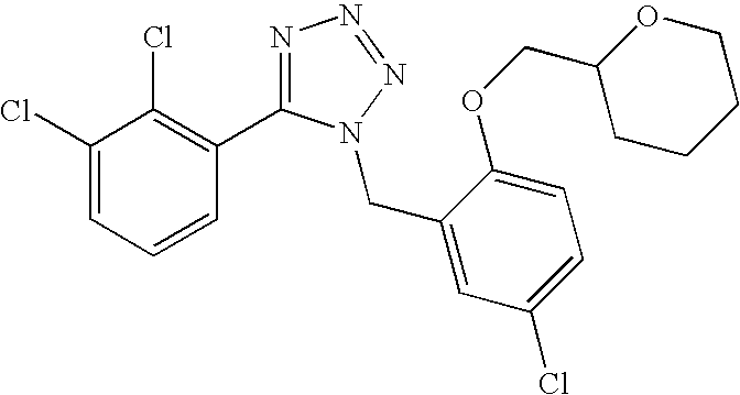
C1(Cl)=CC=CC(C2=NN=NN2CC2=CC(Cl)=CC=C2OCC2CCCCO2)=C1Cl
